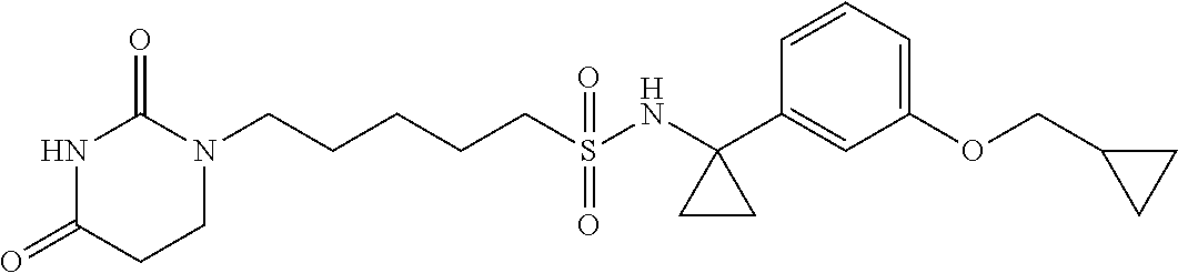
N1(CCCCCS(NC2(C3=CC(OCC4CC4)=CC=C3)CC2)(=O)=O)C(=O)NC(=O)CC1
